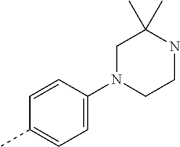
C1=CC(N2CCNC(C)(C)C2)=CC=C1C
